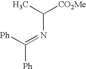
CC([CO2Me])N=C([Ph])[Ph]
